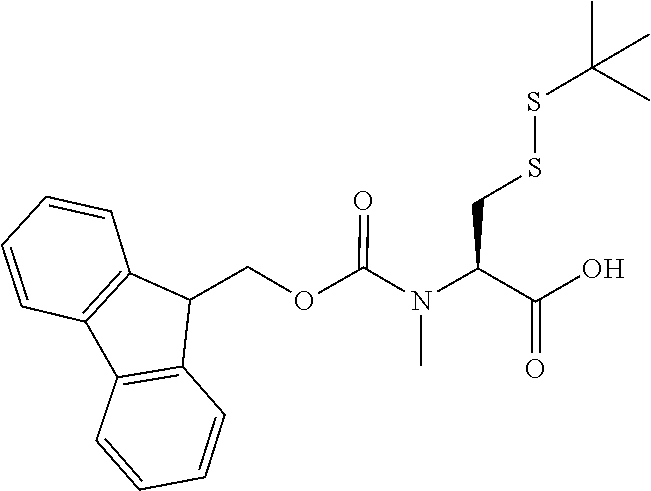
S(SC(C)(C)C)CC(N(C)C(OCC1C2=C(C=CC=C2)C2=C1C=CC=C2)=O)C(O)=O
